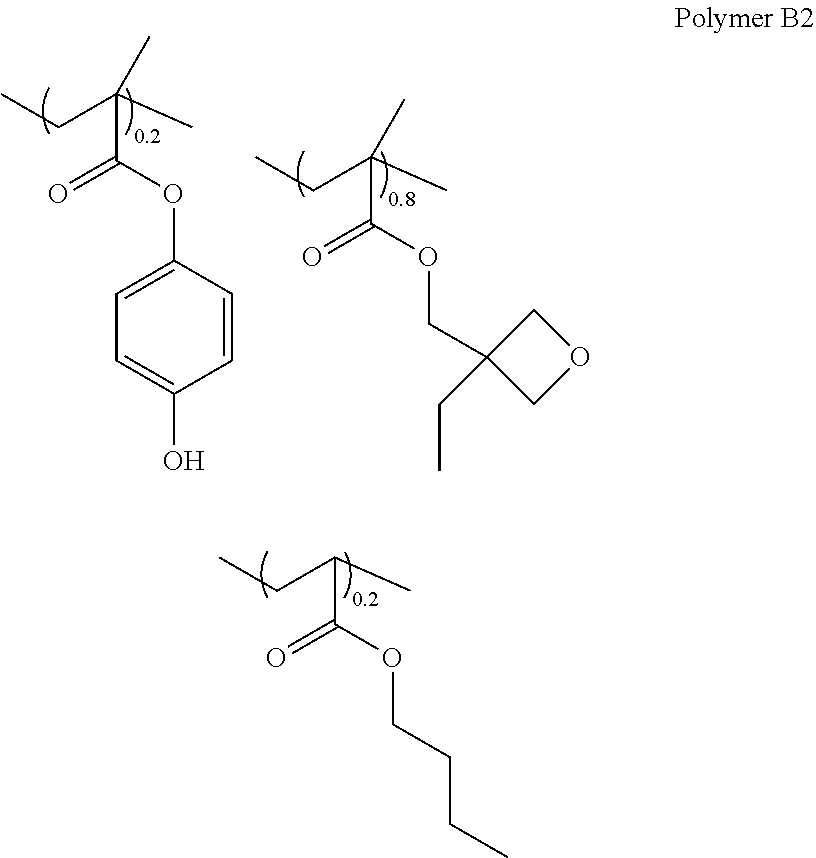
CCC(C)(C)C(OC1=CC=C(O)C=C1)=O.CCC(C)(C)C(OCC1(CC)COC1)=O.CCC(C)C(OCCCC)=O
